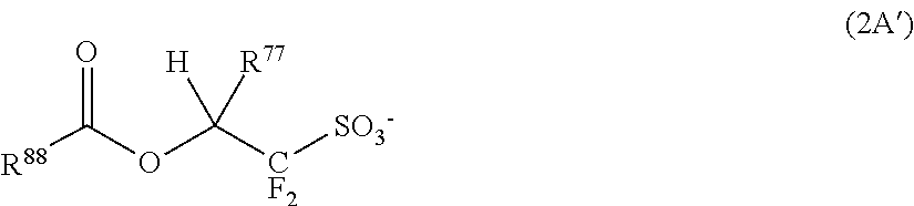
[R88]C(OC([CF2][SO3-])([H])[R77])=O
